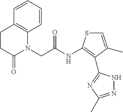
C1=CC2=C(C=C1)N(CC(=O)NC1=C(C3=NC(C)=NN3)C(C)=CS1)C(=O)CC2
